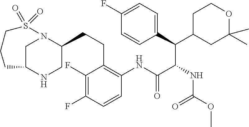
C1C(C(C2=CC=C(F)C=C2)C(NC(OC)=O)C(=O)NC2=C(CCC3CNC4CN3S(=O)(=O)CCC4)C(F)=C(F)C=C2)CC(C)(C)OC1
